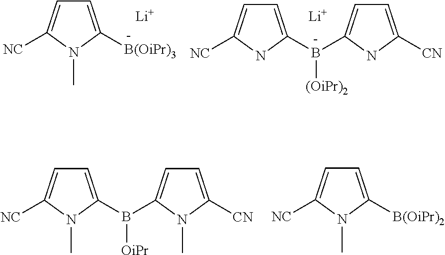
C1=C([B(OiPr)3])N(C)C([NC])=C1.[Li].C1=C(B([(OiPr)2])C2=CC=C([CN])N2)NC([NC])=C1.[Li].C1=C(B([OiPr])C2=CC=C([CN])N2C)N(C)C([NC])=C1.C1=C([B(OiPr)2])N(C)C([NC])=C1
